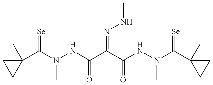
C1(C(=[Se])N(C)NC(=O)C(C(=O)NN(C)C(=[Se])C2(C)CC2)=NNC)(C)CC1
